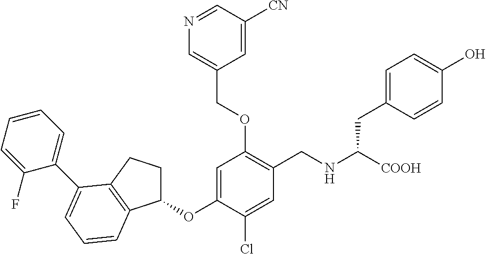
C1(OC2=CC(OCC3=CN=CC([CN])=C3)=C(CNC([COOH])CC3=CC=C(O)C=C3)C=C2Cl)CCC2=C1C=CC=C2C1=CC=CC=C1F
